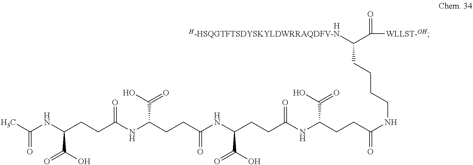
[H].C([H-HSQGTFTSDYSKYLDWRRAQDFV-N])(C([WLLST-OH])=O)CCCCNC(CCC(NC(CCC(NC(CCC(NC(CCC(NC(C)=O)C(O)=O)=O)C(O)=O)=O)C(O)=O)=O)C(O)=O)=O
